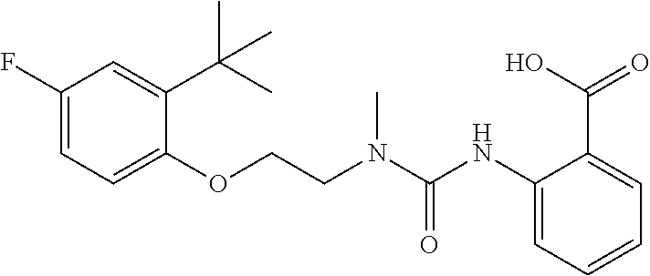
C1(F)=CC=C(OCCN(C(=O)NC2=CC=CC=C2C(O)=O)C)C(C(C)(C)C)=C1
